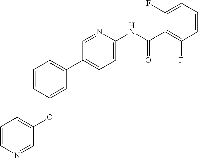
C1=CC(OC2=CC=CN=C2)=CC(C2=CC=C(NC(C3=C(F)C=CC=C3F)=O)N=C2)=C1C
